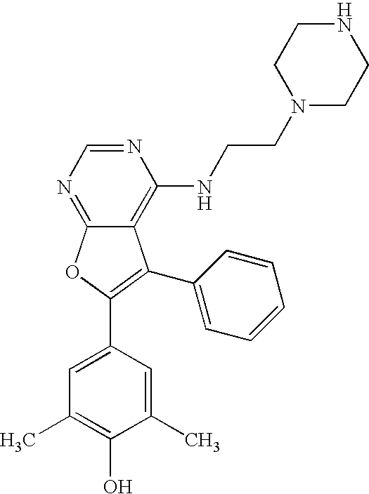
C12=NC=NC(NCCN3CCNCC3)=C1C(C1=CC=CC=C1)=C(C1=CC(C)=C(O)C(C)=C1)O2
